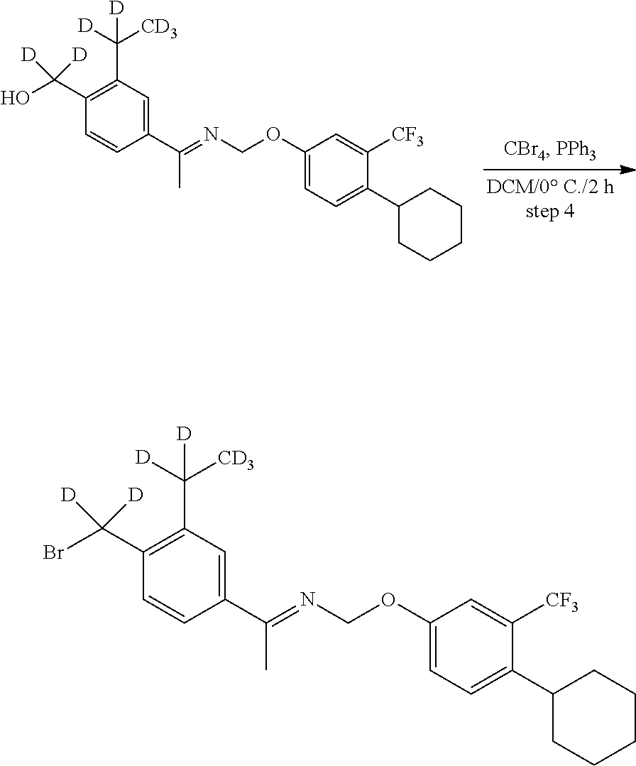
C1=C(OCN=C(C2=CC(C([D])([CD3])[D])=C(C(O)([D])[D])C=C2)C)C=C([CF3])C(C2CCCCC2)=C1.C1=C(OCN=C(C2=CC(C([D])([CD3])[D])=C(C(Br)([D])[D])C=C2)C)C=C([CF3])C(C2CCCCC2)=C1
